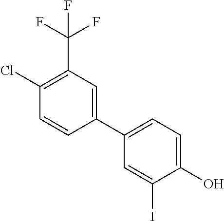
C1(C2=CC(C(F)(F)F)=C(Cl)C=C2)=CC=C(O)C(I)=C1
